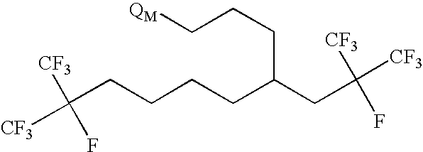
C([CF3])([CF3])(F)CCCCC(CC(F)([CF3])[CF3])CCC[QM]
